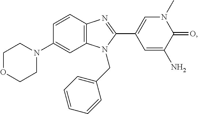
C1(N2CCOCC2)=CC2=C(C=C1)N=C(C1=CN(C)C(=O)C(N)=C1)N2CC1=CC=CC=C1
